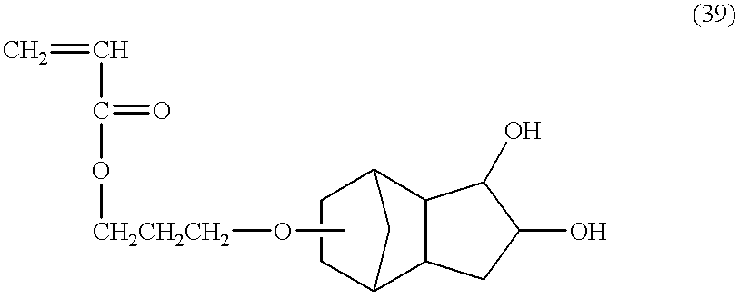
C=CC(O[CH2CH2CH2]OC)=O.C1CC2C3C(C1C2)C(O)C(O)C3
